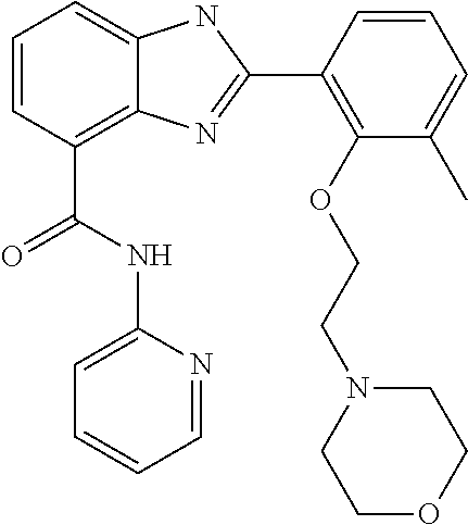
C1=CC(C(NC2=CC=CC=N2)=O)=C2C(=C1)NC(C1=C(OCCN3CCOCC3)C(C)=CC=C1)=N2
